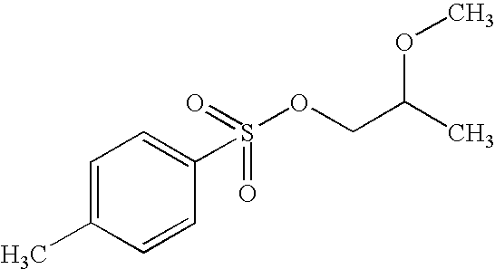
C1=C(C)C=CC(S(=O)(=O)OCC(C)OC)=C1
